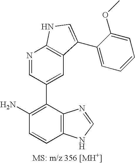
C1(N)=C(C2=CC3=C(N=C2)NC=C3C2=CC=CC=C2OC)C2=C(C=C1)NC=N2
